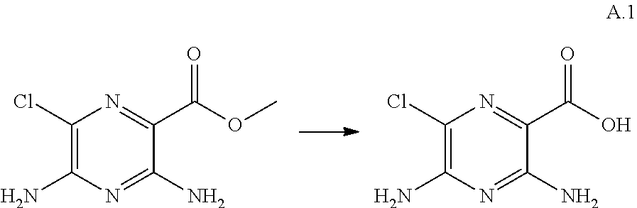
C1(Cl)=C(N)N=C(N)C(C(OC)=O)=N1.C1(Cl)=C(N)N=C(N)C(C(O)=O)=N1
